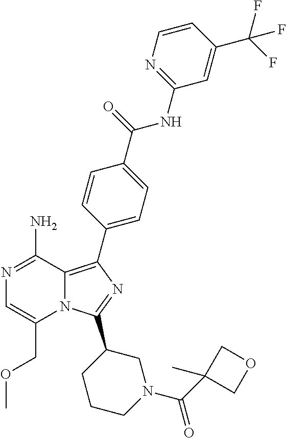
N12C(=C(C3=CC=C(C(=O)NC4=NC=CC(C(F)(F)F)=C4)C=C3)N=C1C1CCCN(C(C3(C)COC3)=O)C1)C(N)=NC=C2COC
